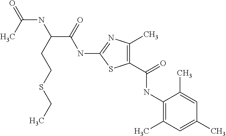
C1(NC(C(CCSCC)NC(=O)C)=O)=NC(C)=C(C(=O)NC2=C(C)C=C(C)C=C2C)S1
